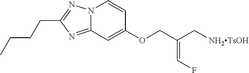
C(C1=NN2C(=N1)C=C(OCC(C[NH2TsOH])=CF)C=C2)CCC
